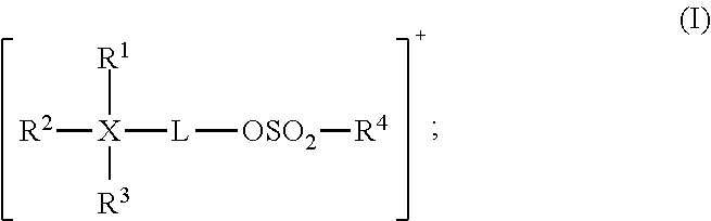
[R2][X]([L][OSO2][R4])([R1])[R3]
